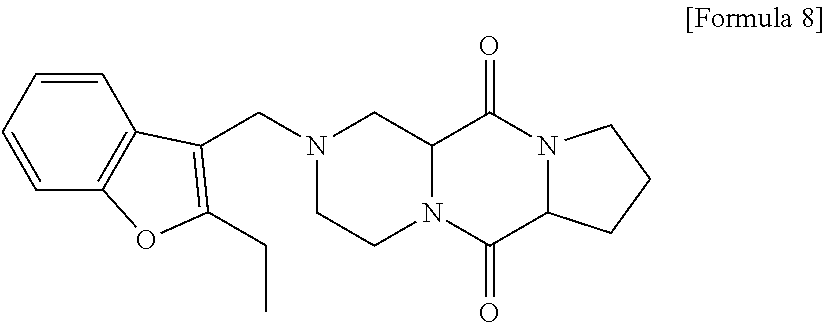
O=C1N2C(C(=O)N3CCN(CC4=C(CC)OC5=C4C=CC=C5)CC13)CCC2
